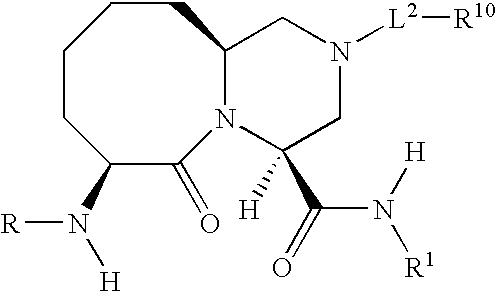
C1CC(N([R])[H])C(=O)N2C(CC1)CN([L2][R10])CC2([H])C(N([H])[R1])=O
